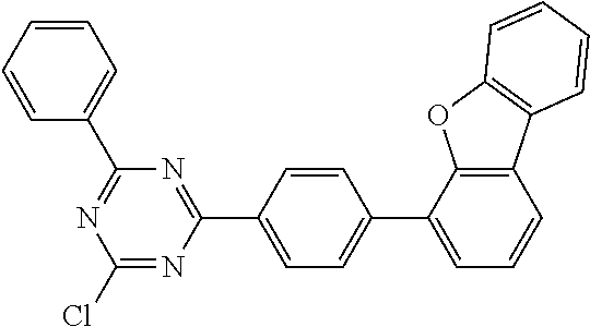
C1=CC=CC=C1C1=NC(Cl)=NC(C2=CC=C(C3=CC=CC4=C3OC3=C4C=CC=C3)C=C2)=N1
